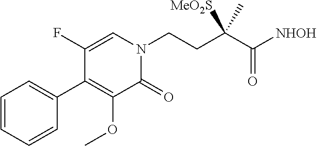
C1=CC=CC(C2=C(OC)C(=O)N(CCC(C([NHOH])=O)(C)[MeO2S])C=C2F)=C1
